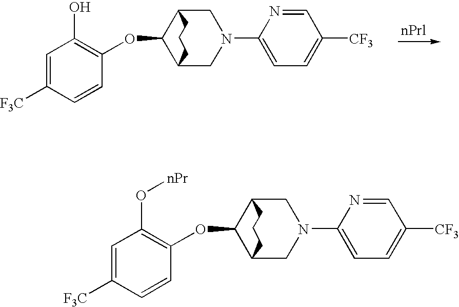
C1=C([F3C])C=CC(OC2C3CN(C4=CC=C([CF3])C=N4)CC2CCC3)=C1O[nPr].C1=C([F3C])C=CC(OC2C3CN(C4=CC=C([CF3])C=N4)CC2CCC3)=C1O
